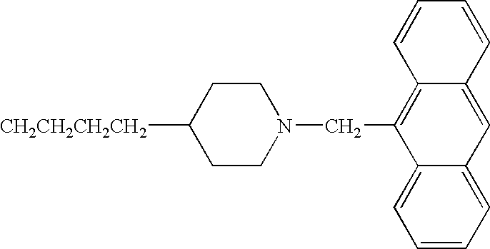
[CH2CH2CH2CH2]C1CCN(CC2=C3C=CC=CC3=CC3=CC=CC=C32)CC1
